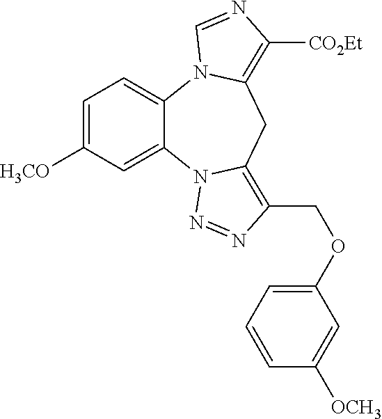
C1=C([H3CO])C=C2C(=C1)N1C(=C([CO2Et])N=C1)CC1=C(COC3=CC=CC([OCH3])=C3)N=NN21
